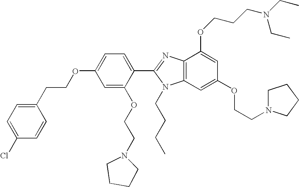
C1=C(OCCC2=CC=C(Cl)C=C2)C=C(OCCN2CCCC2)C(C2=NC3=C(N2CCCC)C=C(OCCN2CCCC2)C=C3OCCCN(CC)CC)=C1
